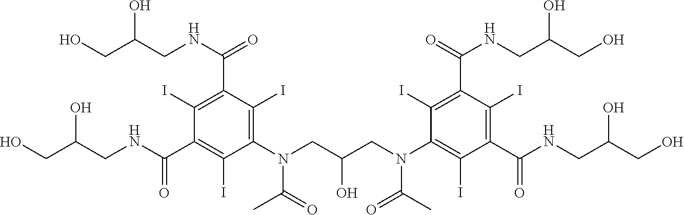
C(C(CNC(C1=C(I)C(N(CC(CN(C2=C(I)C(C(NCC(CO)O)=O)=C(I)C(C(=O)NCC(CO)O)=C2I)C(=O)C)O)C(=O)C)=C(I)C(C(NCC(CO)O)=O)=C1I)=O)O)O
